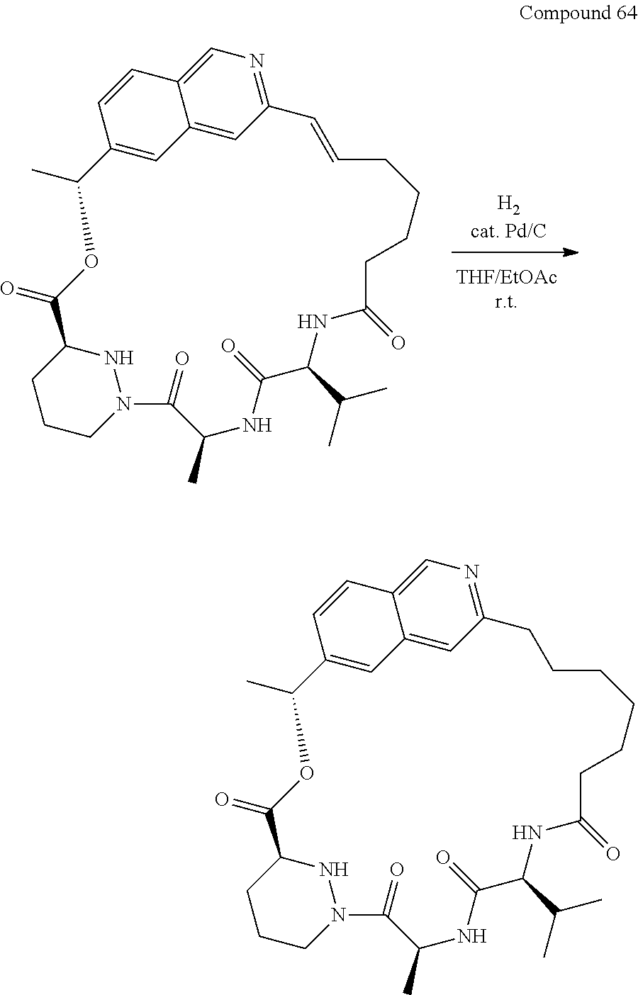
C1CCN2NC1C(=O)OC(C)C1=CC3=CC(=NC=C3C=C1)C=CCCCCC(=O)NC(C(C)C)C(=O)NC(C)C2=O.C1CCN2NC1C(=O)OC(C)C1=CC3=CC(=NC=C3C=C1)CCCCCCC(=O)NC(C(C)C)C(=O)NC(C)C2=O
